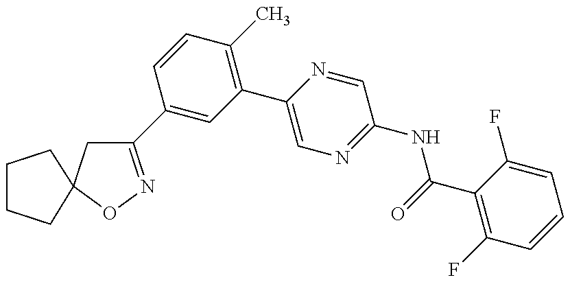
C1(C2=CC(C3=CN=C(NC(=O)C4=C(F)C=CC=C4F)C=N3)=C(C)C=C2)=NOC2(C1)CCCC2
